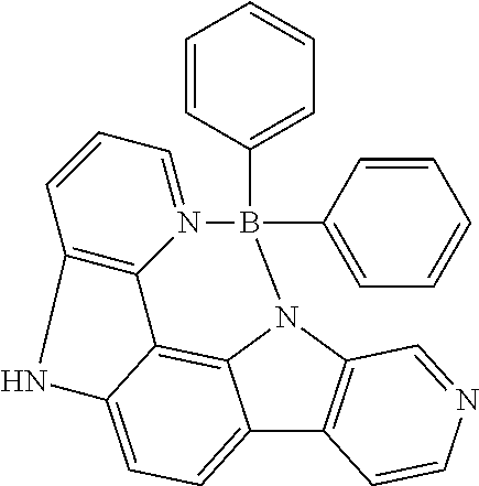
C12=CC=C3C4=C1N(C1=C2C=CN=C1)B(C1=CC=CC=C1)(C1=CC=CC=C1)N1=CC=CC(=C41)N3
